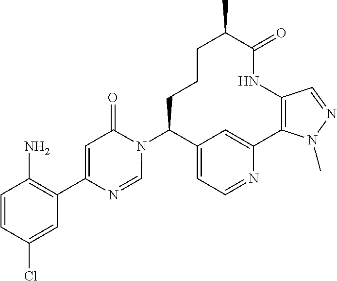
C12=CC=NC(=C1)C1=C(NC(=O)C(C)CCCC2N2C(=O)C=C(C3=C(N)C=CC(Cl)=C3)N=C2)C=NN1C
